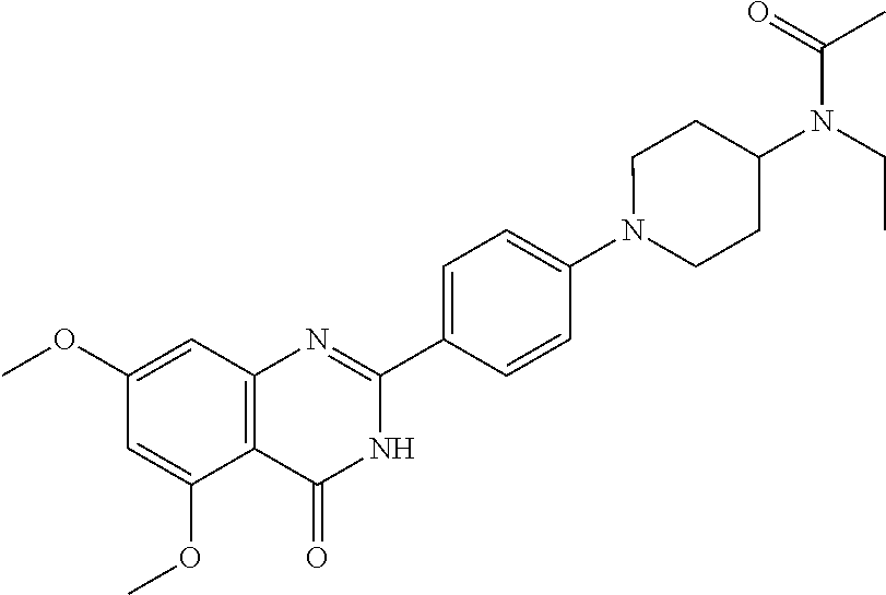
COC1=CC2=C(C(OC)=C1)C(=O)NC(C1=CC=C(N3CCC(N(CC)C(=O)C)CC3)C=C1)=N2
